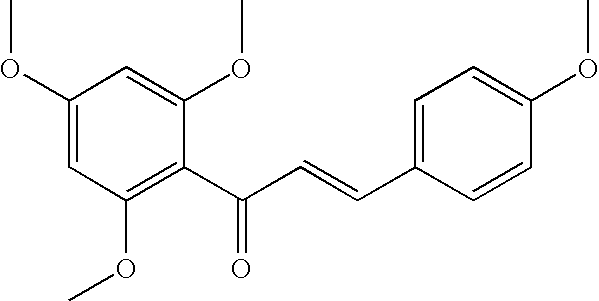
C1(OC)=CC(OC)=C(C(C=CC2=CC=C(OC)C=C2)=O)C(OC)=C1
